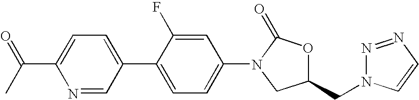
O=C(C1=CC=C(C2=CC=C(N3CC(CN4N=NC=C4)OC3=O)C=C2F)C=N1)C
